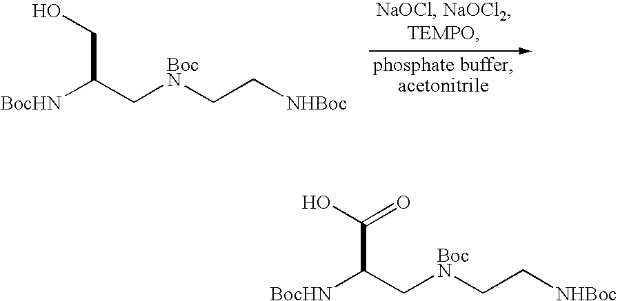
C(C(C[BocN]CC[NHBoc])[BocHN])O.C(C(C[BocN]CC[NHBoc])[BocHN])(O)=O
